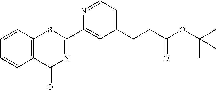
C1=CC2=C(C=C1)C(=O)N=C(C1=CC(CCC(OC(C)(C)C)=O)=CC=N1)S2
